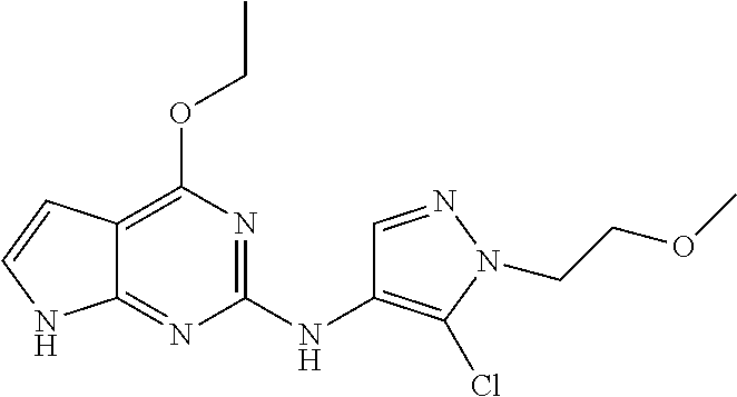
C12=C(OCC)N=C(NC3=C(Cl)N(CCOC)N=C3)N=C1NC=C2
